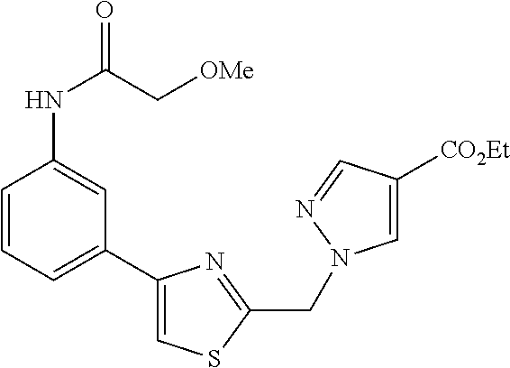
C1=CC=C(C2=CSC(CN3C=C([CO2Et])C=N3)=N2)C=C1NC(C[OMe])=O
